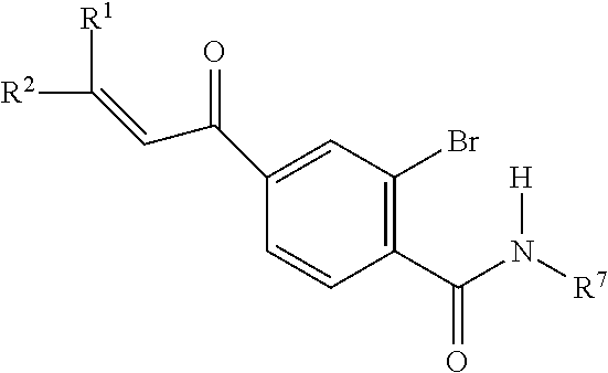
C1(C(N([R7])[H])=O)=C(Br)C=C(C(C=C([R1])[R2])=O)C=C1
